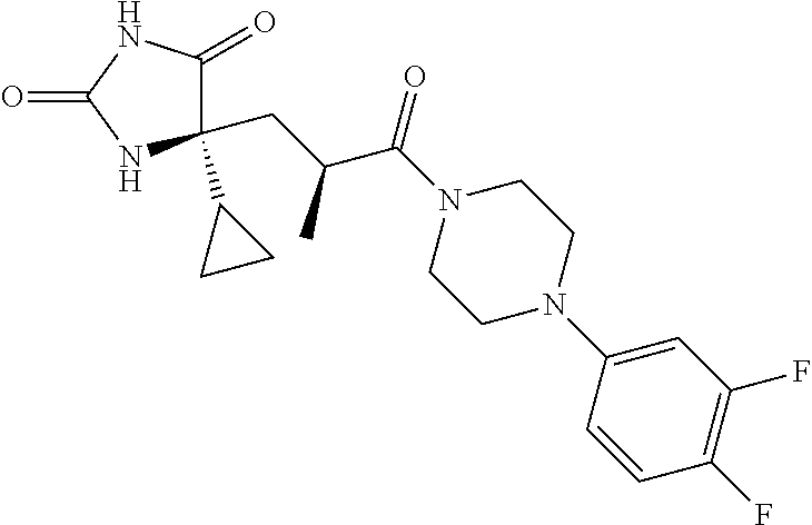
C1(CC(C)C(=O)N2CCN(C3=CC(F)=C(F)C=C3)CC2)(C2CC2)C(=O)NC(=O)N1
